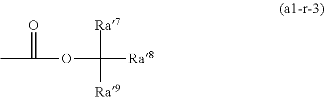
CC(OC([Ra8])([Ra7])[Ra9])=O
